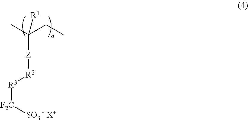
[Z](C(C)(CC)[R1])[R2][R3][F2C][SO3].[X+]
